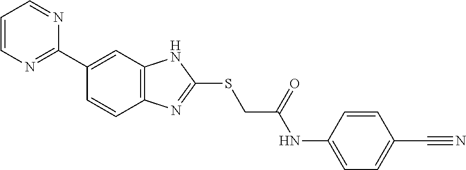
C12=C(C=C(C3=NC=CC=N3)C=C1)NC(SCC(NC1=CC=C(C#N)C=C1)=O)=N2
